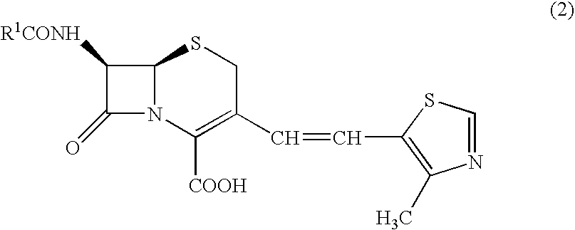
C1([R1CONH])C(=O)N2C1SCC(C=CC1=C(C)N=CS1)=C2[COOH]
